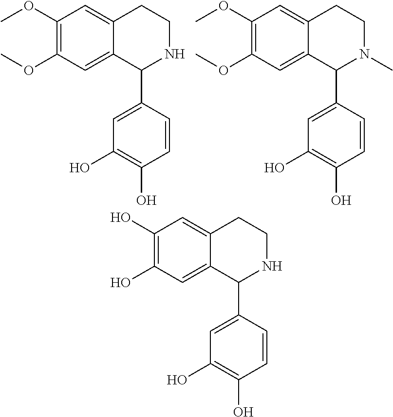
C1(OC)=C(OC)C=C2C(=C1)CCNC2C1=CC(O)=C(O)C=C1.C1(OC)=C(OC)C=C2C(=C1)CCN(C)C2C1=CC(O)=C(O)C=C1.C1(O)=C(O)C=C2C(=C1)CCNC2C1=CC(O)=C(O)C=C1
